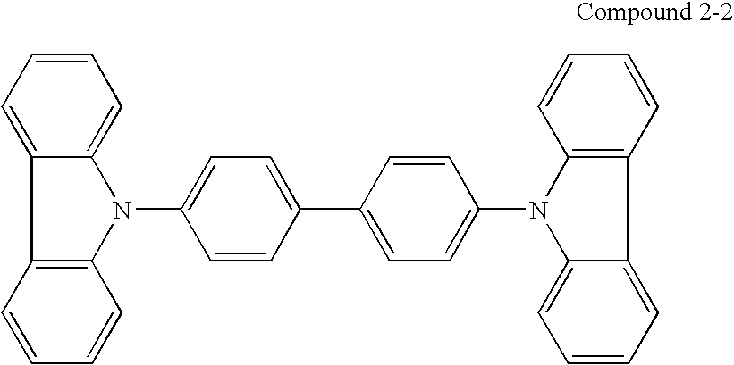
N1(C2=CC=C(C3=CC=C(N4C5=C(C=CC=C5)C5=CC=CC=C45)C=C3)C=C2)C2=C(C3=CC=CC=C13)C=CC=C2
